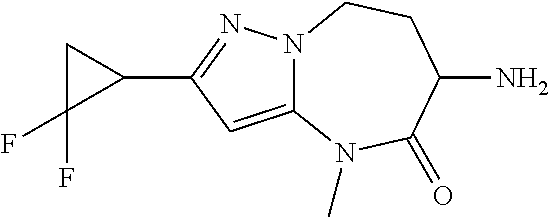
C1C(F)(F)C1C1=NN2C(=C1)N(C)C(=O)C(N)CC2
